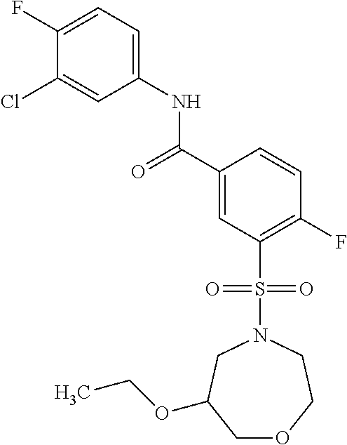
C1(F)=CC=C(NC(C2=CC(S(N3CC(OCC)COCC3)(=O)=O)=C(F)C=C2)=O)C=C1Cl
